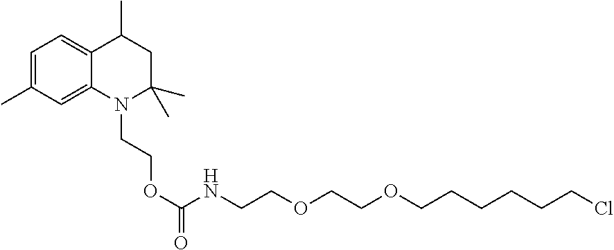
C1=C(C)C=C2C(=C1)C(C)CC(C)(C)N2CCOC(NCCOCCOCCCCCCCl)=O
